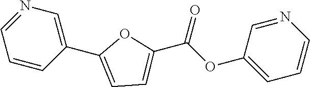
C1(C2=CC=C(C(OC3=CC=CN=C3)=O)O2)=CN=CC=C1
